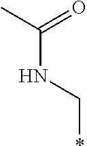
C(NC*)(C)=O
